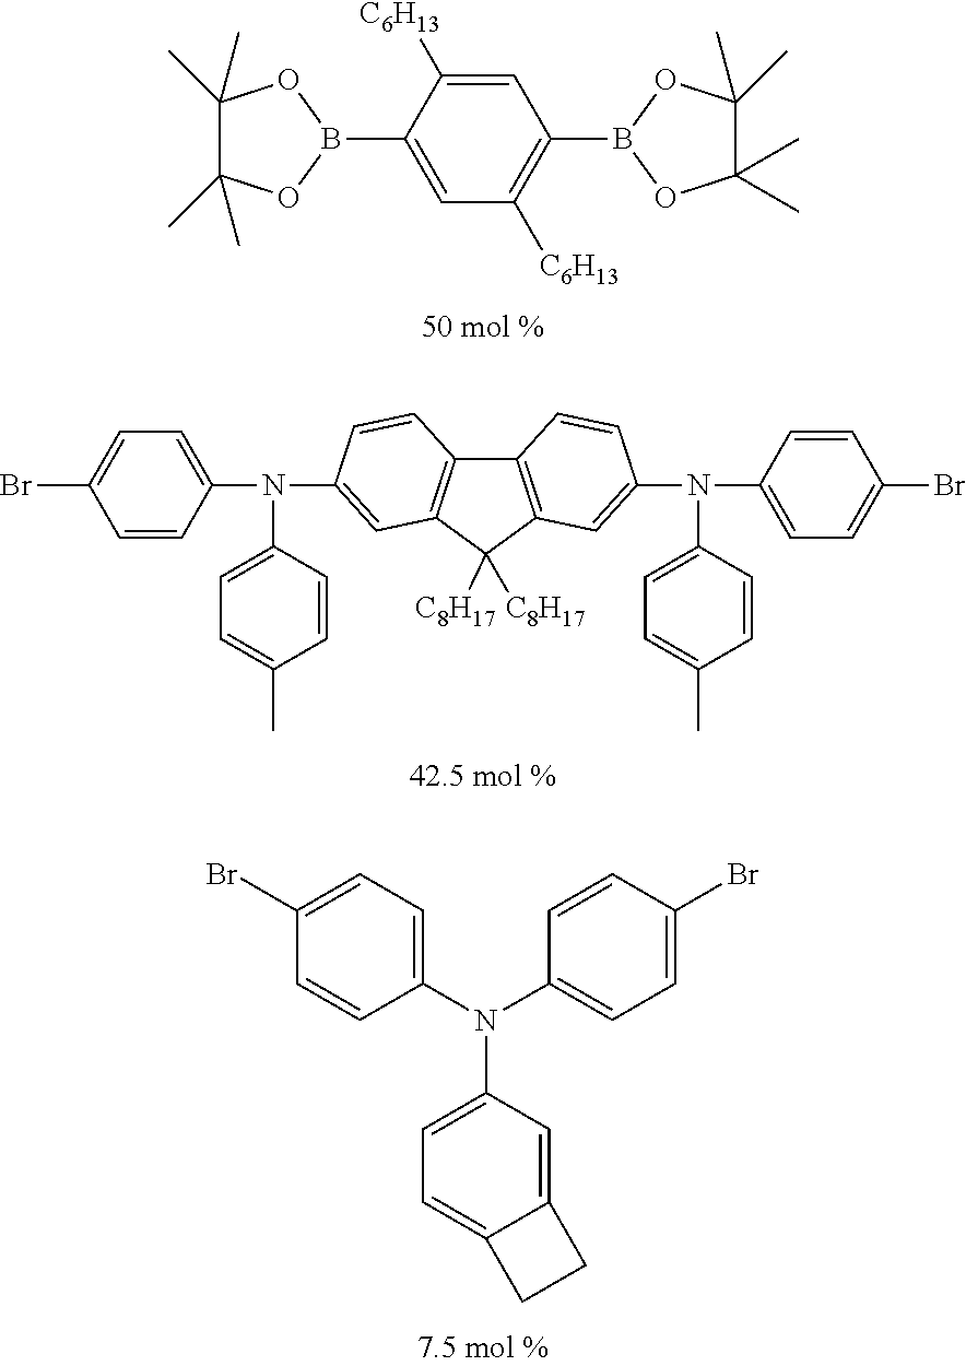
C1=C([C6H13])C(B2OC(C)(C)C(C)(C)O2)=CC([C6H13])=C1B1OC(C)(C)C(C)(C)O1.C12=C(C([C8H17])([C8H17])C3=C1C=CC(N(C1=CC=C(Br)C=C1)C1=CC=C(C)C=C1)=C3)C=C(N(C1=CC=C(Br)C=C1)C1=CC=C(C)C=C1)C=C2.C1(N(C2=CC=C(Br)C=C2)C2=CC=C3C(=C2)CC3)=CC=C(Br)C=C1
